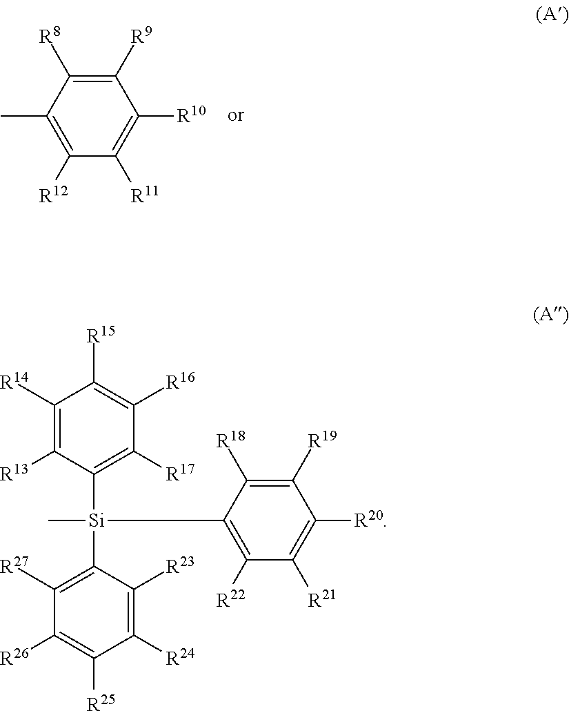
C1([R9])=C([R8])C(C)=C([R12])C([R11])=C1[R10].C1([R14])=C([R13])C([Si](C)(C2=C([R27])C([R26])=C([R25])C([R24])=C2[R23])C2=C([R22])C([R21])=C([R20])C([R19])=C2[R18])=C([R17])C([R16])=C1[R15]
